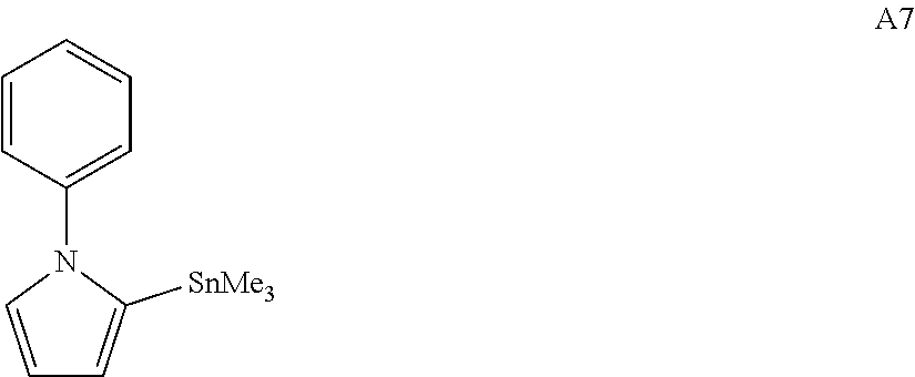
C1=CN(C2=CC=CC=C2)C([SnMe3])=C1
